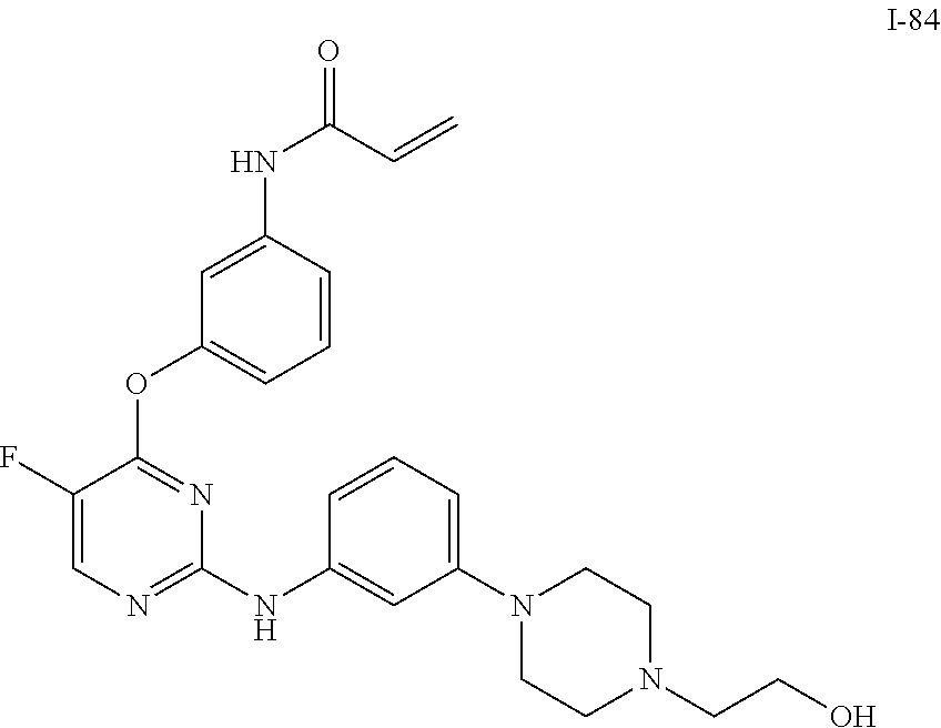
C1=CC(NC(=O)C=C)=CC(OC2=NC(NC3=CC(N4CCN(CCO)CC4)=CC=C3)=NC=C2F)=C1
